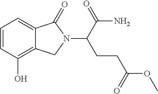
C1=CC(O)=C2C(=C1)C(=O)N(C(C(N)=O)CCC(OC)=O)C2
